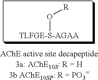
[TLFGE-S-AGAA]O[R]
